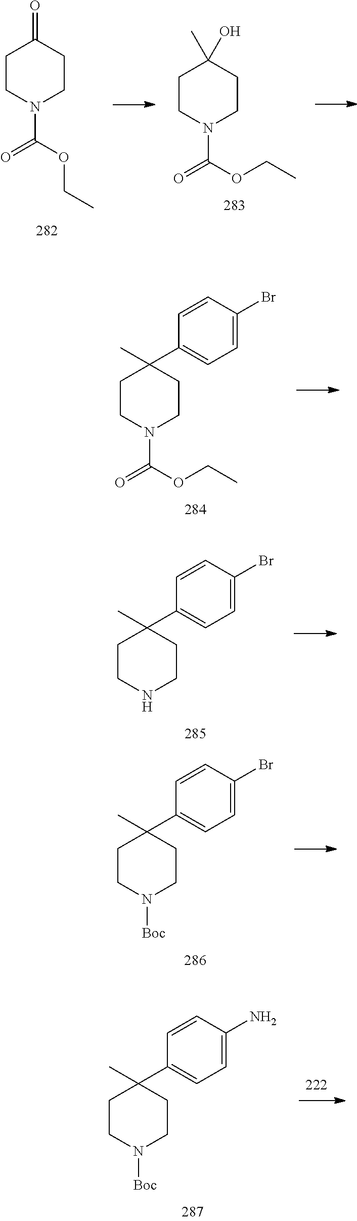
C1CN(C(=O)OCC)CCC1=O.C1CN(C(=O)OCC)CCC1(C)O.C1(C2(C)CCN(C(=O)OCC)CC2)=CC=C(Br)C=C1.C1(C2(C)CCNCC2)=CC=C(Br)C=C1.C1(C2(C)CCN([Boc])CC2)=CC=C(Br)C=C1.C1(C2(C)CCN([Boc])CC2)=CC=C(N)C=C1
